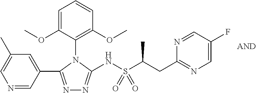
N1=C(C2=CC(C)=CN=C2)N(C2=C(OC)C=CC=C2OC)C(NS(C(CC2=NC=C(F)C=N2)C)(=O)=O)=N1
